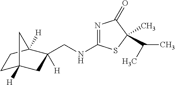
C1C2([H])CC(CNC3=NC(=O)C(C(C)C)(C)S3)([H])C([H])(C1)C2
